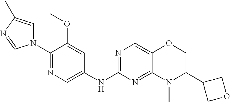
N1(C2=NC=C(NC3=NC=C4C(=N3)N(C)C(C3COC3)CO4)C=C2OC)C=C(C)N=C1
